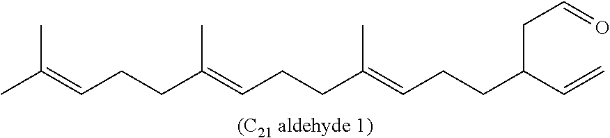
CC(=CCCC(=CCCC(=CCCC(C=C)CC=O)C)C)C
